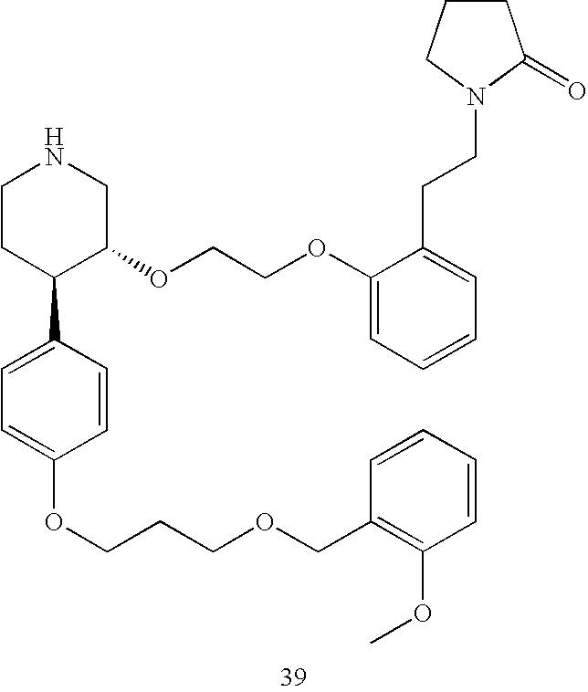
C1CC(C2=CC=C(OCCCOCC3=C(OC)C=CC=C3)C=C2)C(OCCOC2=CC=CC=C2CCN2CCCC2=O)CN1
